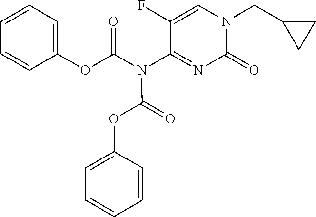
C1(CN2C(=O)N=C(N(C(OC3=CC=CC=C3)=O)C(OC3=CC=CC=C3)=O)C(F)=C2)CC1
